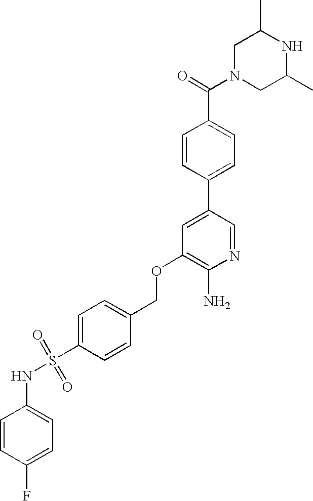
C1N(C(=O)C2=CC=C(C3=CC(OCC4=CC=C(S(NC5=CC=C(F)C=C5)(=O)=O)C=C4)=C(N)N=C3)C=C2)CC(C)NC1C
